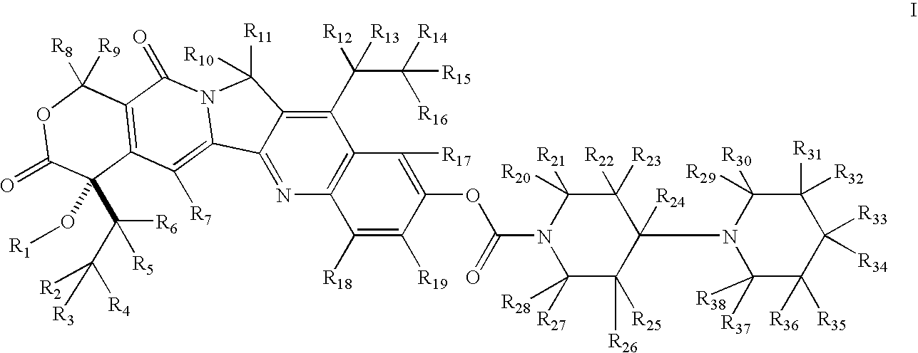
C12=C(C(C(C([R16])([R15])[R14])([R12])[R13])=C3C(=N1)C1=C([R7])C4=C(C(=O)N1C3([R11])[R10])C([R8])([R9])OC(=O)C4(O[R1])C([R6])([R5])C([R3])([R2])[R4])C([R17])=C(OC(=O)N1C([R27])([R28])C([R26])([R25])C(N3C([R37])([R38])C([R35])([R36])C([R33])([R34])C([R31])([R32])C3([R30])[R29])([R24])C([R23])([R22])C1([R21])[R20])C([R19])=C2[R18]
